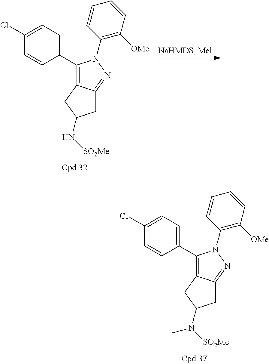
C1(Cl)=CC=C(C2=C3C(=NN2C2=C([OMe])C=CC=C2)CC(N([SO2Me])C)C3)C=C1.C1(Cl)=CC=C(C2=C3C(=NN2C2=C([OMe])C=CC=C2)CC(N[SO2Me])C3)C=C1
